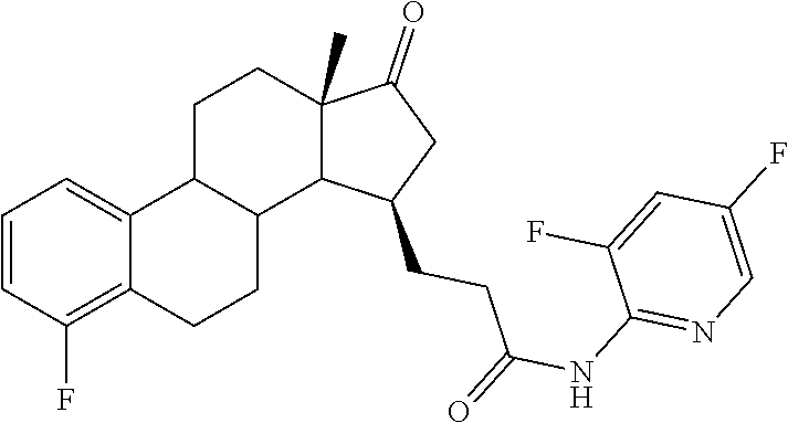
C1=CC(F)=C2C(=C1)C1C(CC2)C2C(C)(CC1)C(=O)CC2CCC(NC1=NC=C(F)C=C1F)=O
